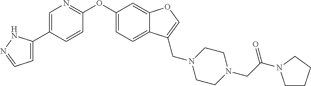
C1=C(C2=CN=C(OC3=CC=C4C(=C3)OC=C4CN3CCN(CC(=O)N4CCCC4)CC3)C=C2)NN=C1
